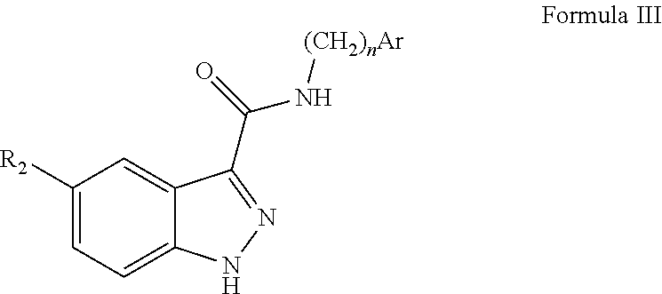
C1([R2])=CC=C2C(=C1)C(C(=O)N[(CH2)nAr])=NN2
